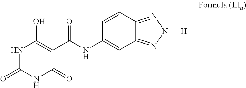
N1C(=O)NC(=O)C(C(NC2=CC3=NN([H])N=C3C=C2)=O)=C1O
